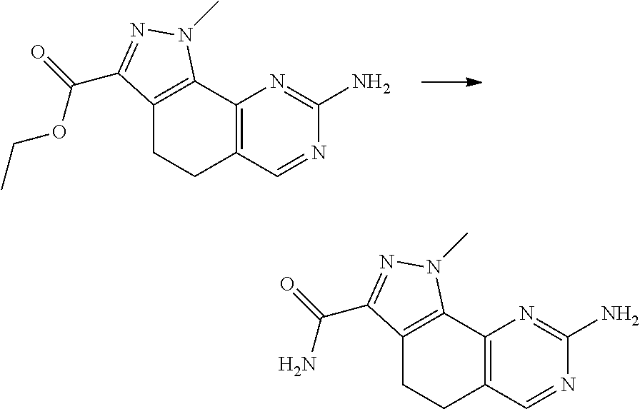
N1=CC2=C(N=C1N)C1=C(CC2)C(C(=O)OCC)=NN1C.N1=CC2=C(N=C1N)C1=C(CC2)C(C(=O)N)=NN1C
